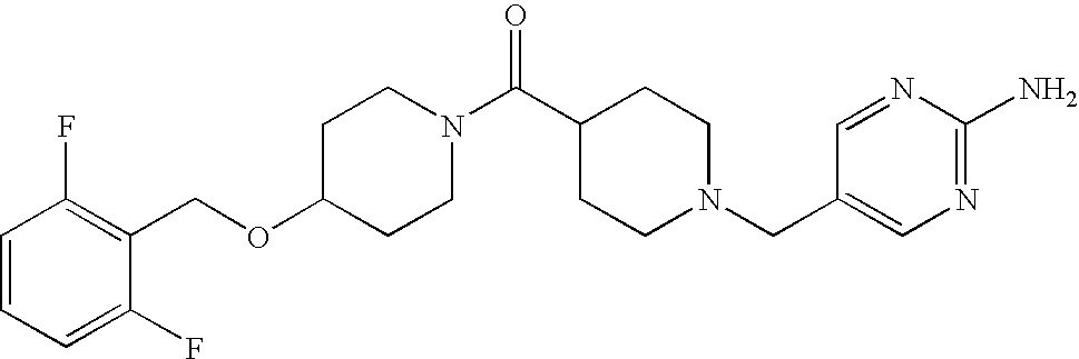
C1(OCC2=C(F)C=CC=C2F)CCN(C(C2CCN(CC3=CN=C(N)N=C3)CC2)=O)CC1
